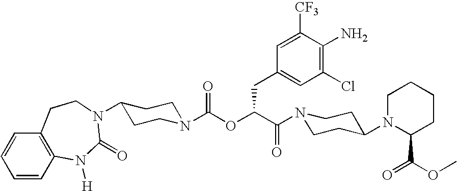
C1=CC2=C(C=C1)CCN(C1CCN(C(OC(CC3=CC(Cl)=C(N)C([CF3])=C3)C(=O)N3CCC(N4CCCCC4C(OC)=O)CC3)=O)CC1)C(=O)N2[H]
